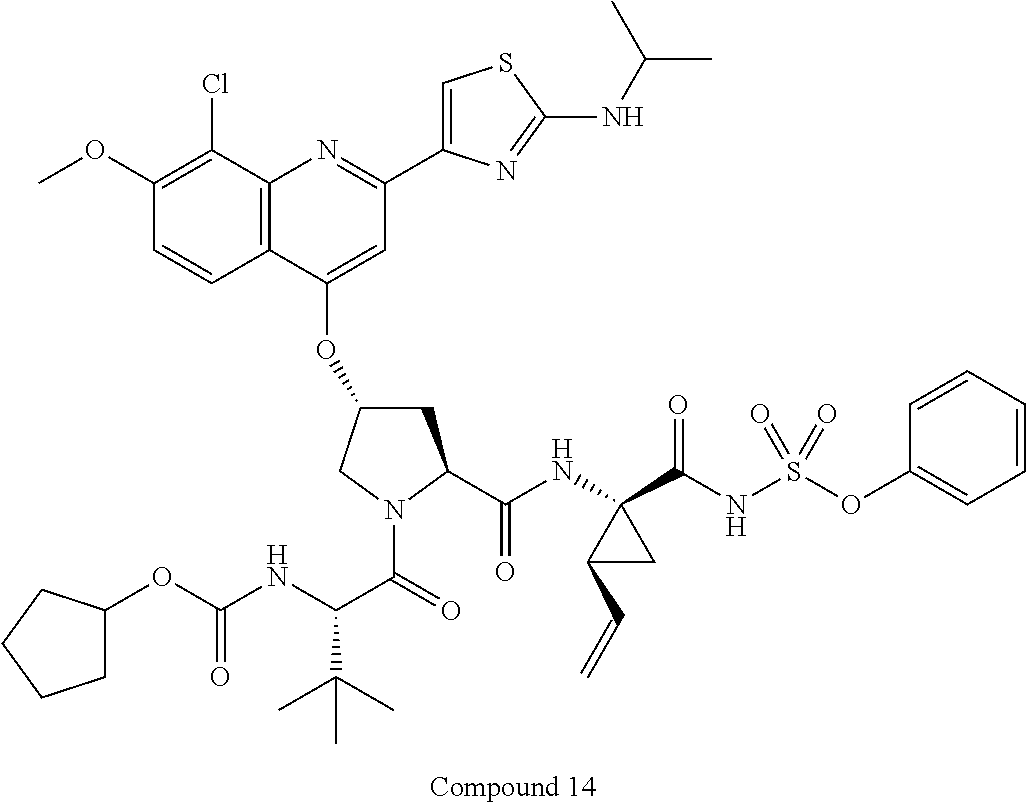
C1C(OC2=CC(C3=CSC(NC(C)C)=N3)=NC3=C2C=CC(OC)=C3Cl)CN(C(C(NC(OC2CCCC2)=O)C(C)(C)C)=O)C1C(=O)NC1(C(NS(OC2=CC=CC=C2)(=O)=O)=O)C(C=C)C1
